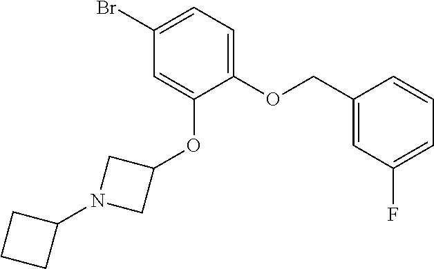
C1(Br)=CC=C(OCC2=CC(F)=CC=C2)C(OC2CN(C3CCC3)C2)=C1
